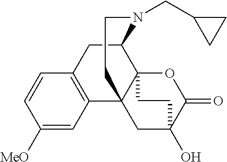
C1([MeO])=CC2=C(C=C1)CC1C34C2(CC(O)(C(=O)O3)CC4)CCN1CC1CC1
